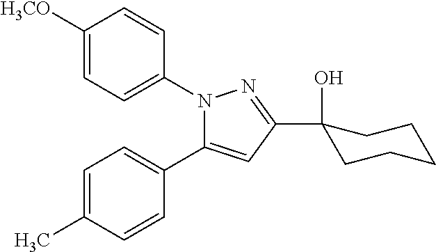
C1=C(C)C=CC(C2=CC(C3(O)CCCCC3)=NN2C2=CC=C([H3CO])C=C2)=C1
